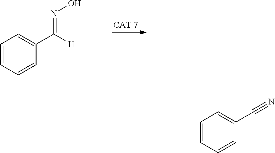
C1=CC=CC(C([H])=NO)=C1.C1=CC=CC(C#N)=C1
